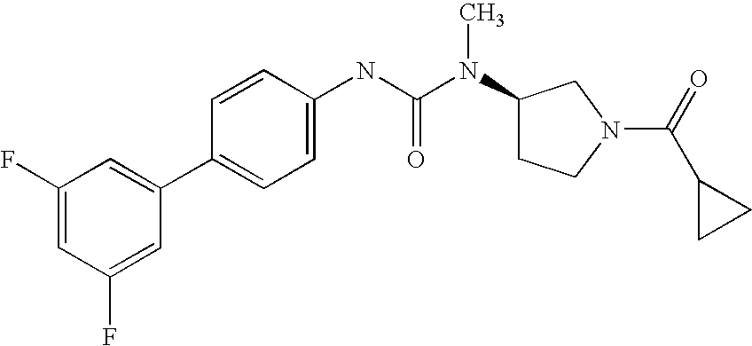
C1(F)=CC(F)=CC(C2=CC=C(NC(N(C3CCN(C(=O)C4CC4)C3)C)=O)C=C2)=C1
